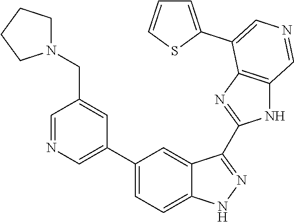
C1(C2=CN=CC(CN3CCCC3)=C2)=CC=C2C(=C1)C(C1=NC3=C(N1)C=NC=C3C1=CC=CS1)=NN2
